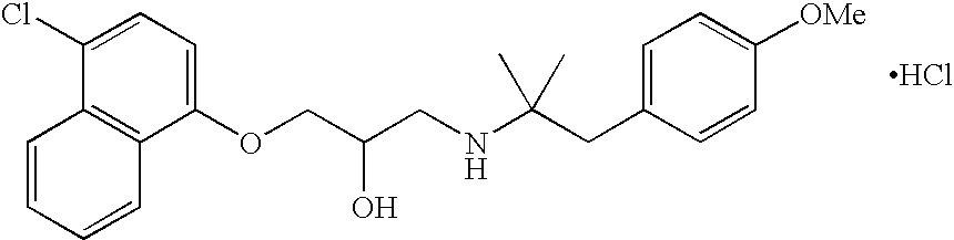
O(CC(CNC(CC1=CC=C([OMe])C=C1)(C)C)O)C1=CC=C(Cl)C2=C1C=CC=C2.Cl
